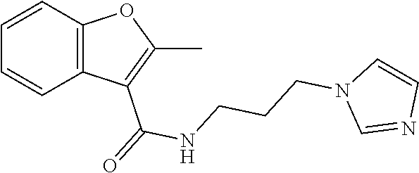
C1=CC2=C(C=C1)OC(C)=C2C(NCCCN1C=NC=C1)=O
